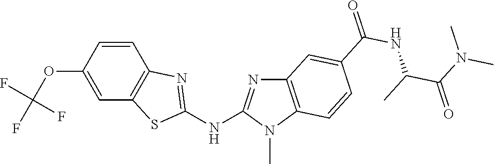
O(C1=CC2=C(C=C1)N=C(NC1=NC3=C(N1C)C=CC(C(NC(C(=O)N(C)C)C)=O)=C3)S2)C(F)(F)F
